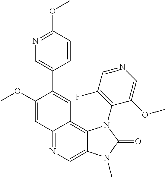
C12=NC=C3C(=C1C=C(C1=CN=C(OC)C=C1)C(OC)=C2)N(C1=C(F)C=NC=C1OC)C(=O)N3C
